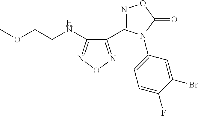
C1(NCCOC)=NON=C1C1=NOC(=O)N1C1=CC=C(F)C(Br)=C1
